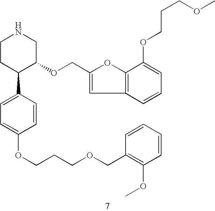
C1CC(C2=CC=C(OCCCOCC3=C(OC)C=CC=C3)C=C2)C(OCC2=CC3=C(O2)C(OCCCOC)=CC=C3)CN1
